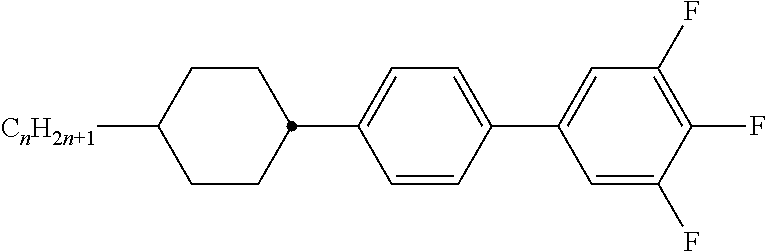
C1=C(F)C(F)=C(F)C=C1C1=CC=C(C2CCC([CnH2n+1])CC2)C=C1
